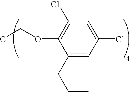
C1(CC=C)=CC(Cl)=CC(Cl)=C1OCC
